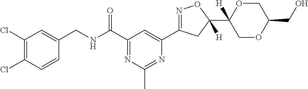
C1=CC(Cl)=C(Cl)C=C1CNC(C1=NC(C)=NC(C2=NOC(C3([H])COC(CO)CO3)([H])C2)=C1)=O
